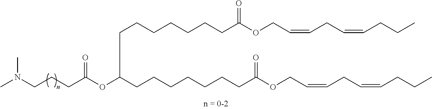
CN(CCCC(OC(CCCCCCCC(OCC=CCC=CCCC)=O)CCCCCCCC(OCC=CCC=CCCC)=O)=O)C
